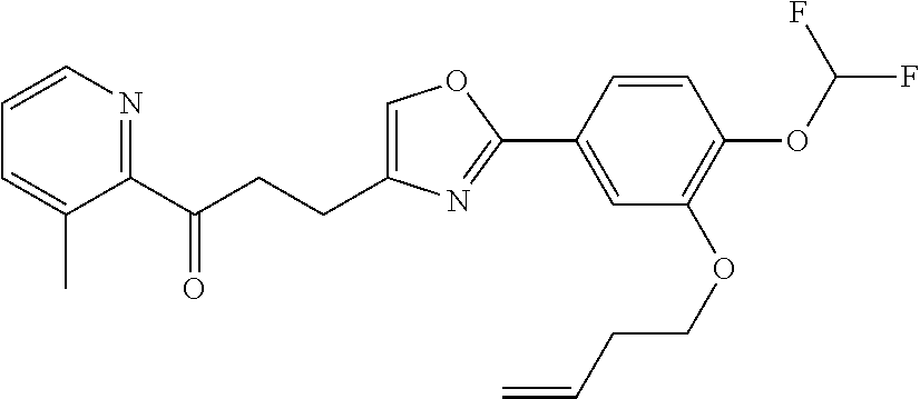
C1=C(CCC(C2=NC=CC=C2C)=O)N=C(C2=CC(OCCC=C)=C(OC(F)F)C=C2)O1
